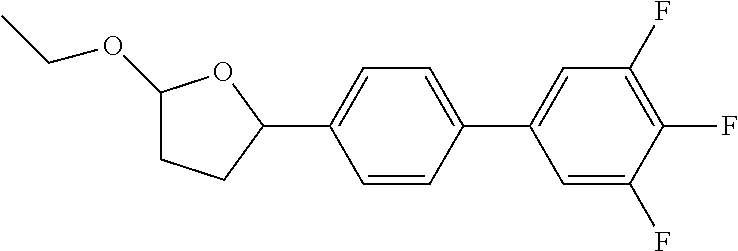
C1(OCC)CCC(C2=CC=C(C3=CC(F)=C(F)C(F)=C3)C=C2)O1
